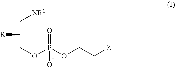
[R]C(C[XR1])COP(=O)(OCC[Z])O
